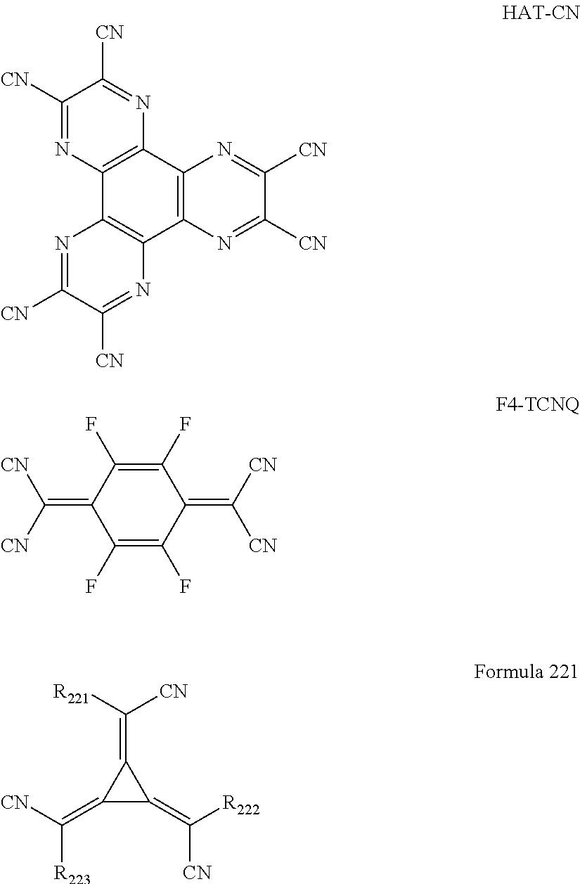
C1([CN])=NC2=C(N=C1[CN])C1=C(C3=C2N=C([CN])C([CN])=N3)N=C([CN])C([CN])=N1.C1(F)=C(F)C(=C([CN])[CN])C(F)=C(F)C1=C([CN])[CN].C1(=C([CN])[R223])C(=C([R222])[CN])C1=C([R221])[CN]
